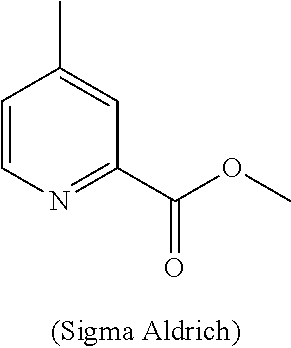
C1=CN=C(C(=O)OC)C=C1C
